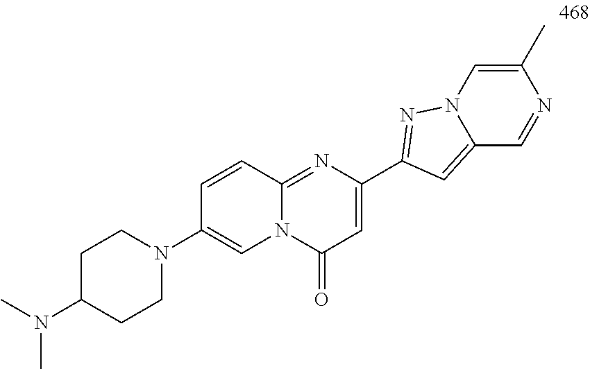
C1(N2CCC(N(C)C)CC2)=CN2C(=NC(C3=NN4C=C(C)N=CC4=C3)=CC2=O)C=C1
